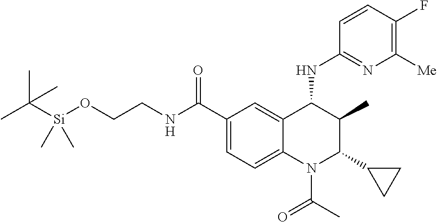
CC([Si](OCCNC(C1=CC=C2C(=C1)C(NC1=NC([Me])=C(F)C=C1)C(C)C(C1CC1)N2C(C)=O)=O)(C)C)(C)C
